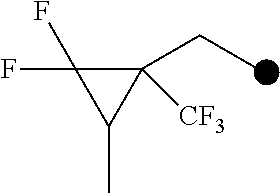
C1(F)(F)C(CC)([CF3])C1C
